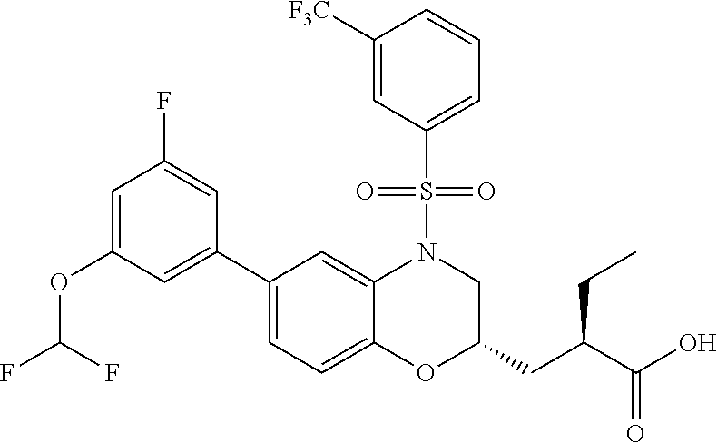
C1=C(OC(F)F)C=C(C2=CC=C3C(=C2)N(S(C2=CC=CC([F3C])=C2)(=O)=O)CC(CC(CC)C(=O)O)O3)C=C1F
